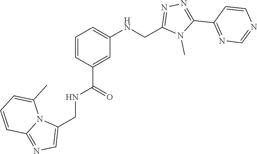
N1=C(C2=NN=C(CNC3=CC=CC(C(NCC4=CN=C5N4C(C)=CC=C5)=O)=C3)N2C)C=CN=C1
